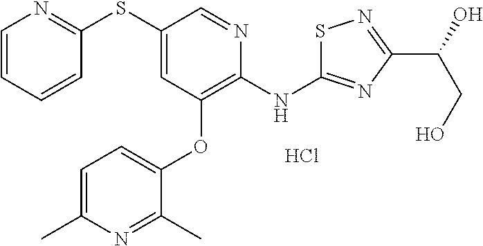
C1(SC2=NC=CC=C2)=CC(OC2=CC=C(C)N=C2C)=C(NC2=NC(C(O)CO)=NS2)N=C1.Cl
